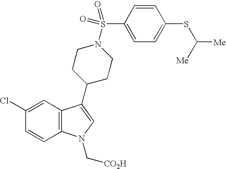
C1(Cl)=CC2=C(C=C1)N(C[CO2H])C=C2C1CCN(S(C2=CC=C(SC([Me])[Me])C=C2)(=O)=O)CC1
